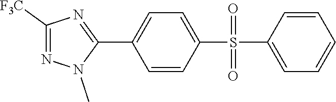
C1=CC(S(=O)(C2=CC=CC=C2)=O)=CC=C1C1=NC([F3C])=NN1C
